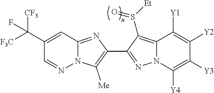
N12C(=NC(C3=NN4C(=C3S([Et])=O)C([Y1])=C([Y2])C([Y3])=C4[Y4])=C1[Me])C=C(C([F3C])([CF3])F)C=N2
